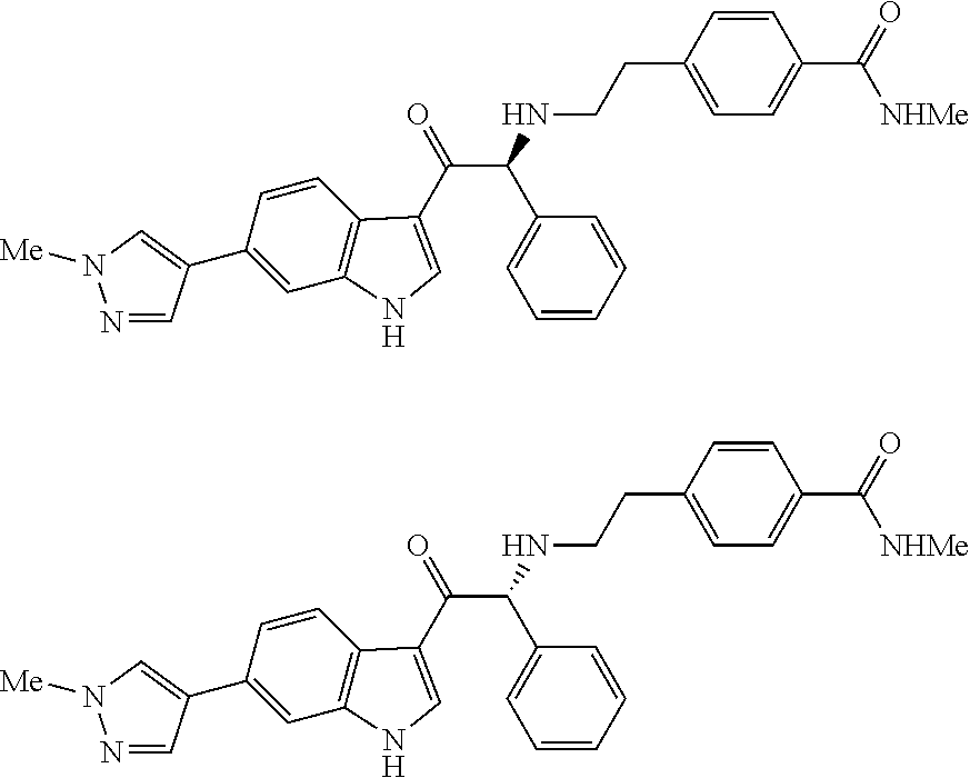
C1(C2=CN([Me])N=C2)=CC2=C(C=C1)C(C(=O)C(C1=CC=CC=C1)NCCC1=CC=C(C([NHMe])=O)C=C1)=CN2.C1(C2=CN([Me])N=C2)=CC2=C(C=C1)C(C(=O)C(C1=CC=CC=C1)NCCC1=CC=C(C([NHMe])=O)C=C1)=CN2
